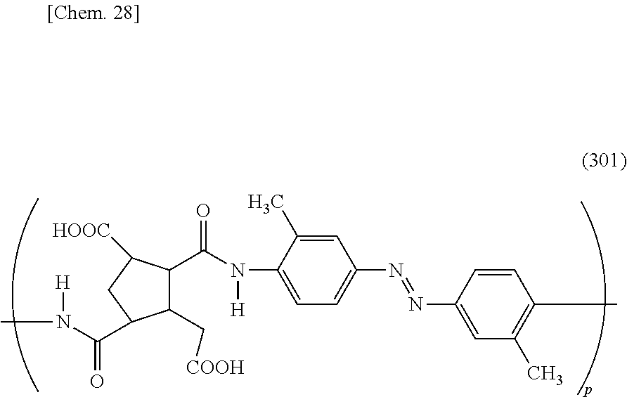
C1(C[COOH])C(C(N([H])C2=CC=C(N=NC3=CC(C)=C(C)C=C3)C=C2C)=O)C([HOOC])CC1C(=O)N(C)[H]
